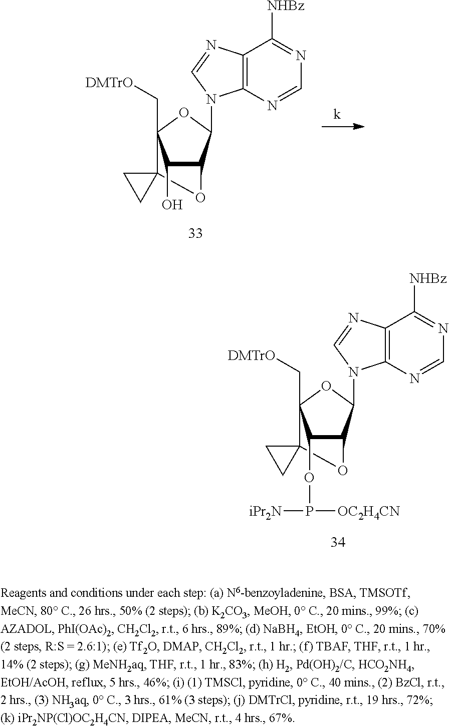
C12(C3(C[DMTrO])C(O)C(C(N4C5=C(C([NHBz])=NC=N5)N=C4)O3)O1)CC2.C12(C3(C[DMTrO])C(OP([iPr2N])[OC2H4CN])C(C(N4C5=C(C([NHBz])=NC=N5)N=C4)O3)O1)CC2
